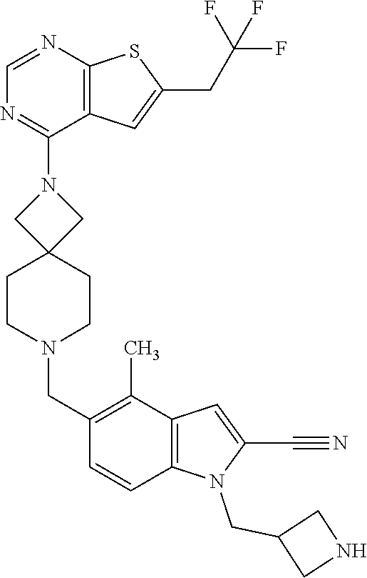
N1(C2=NC=NC3=C2C=C(CC(F)(F)F)S3)CC2(CCN(CC3=C(C)C4=C(C=C3)N(CC3CNC3)C(C#N)=C4)CC2)C1
